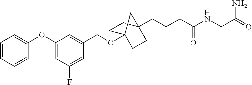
C1=CC=CC(OC2=CC(F)=CC(COC34CCC(CCCC(NCC(=O)N)=O)(CC3)C4)=C2)=C1
